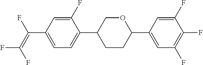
C1(F)=CC(C(=C(F)F)F)=CC=C1C1CCC(C2=CC(F)=C(F)C(F)=C2)OC1
